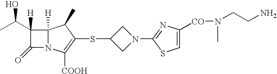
C1(C(C)O)([H])C(=O)N2C1([H])C(C)C(SC1CN(C3=NC([CO]N(CCN)C)=CS3)C1)=C2[COOH]
